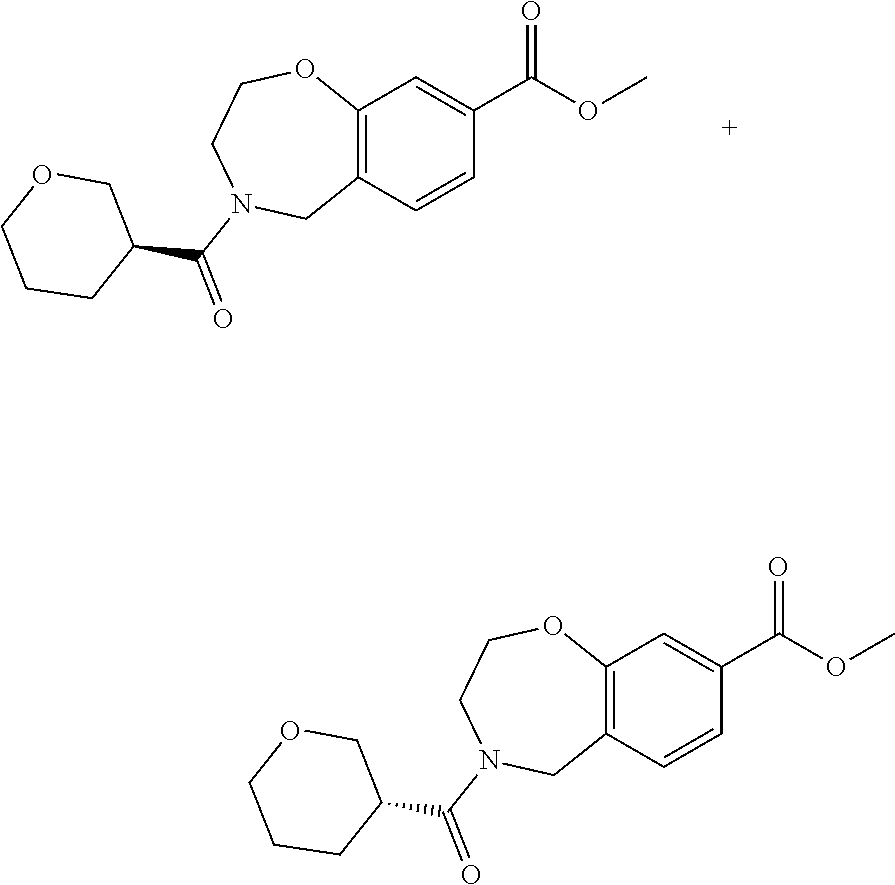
C12=C(OCCN(C(=O)C3COCCC3)C1)C=C(C(OC)=O)C=C2.C12=C(OCCN(C(=O)C3COCCC3)C1)C=C(C(OC)=O)C=C2
